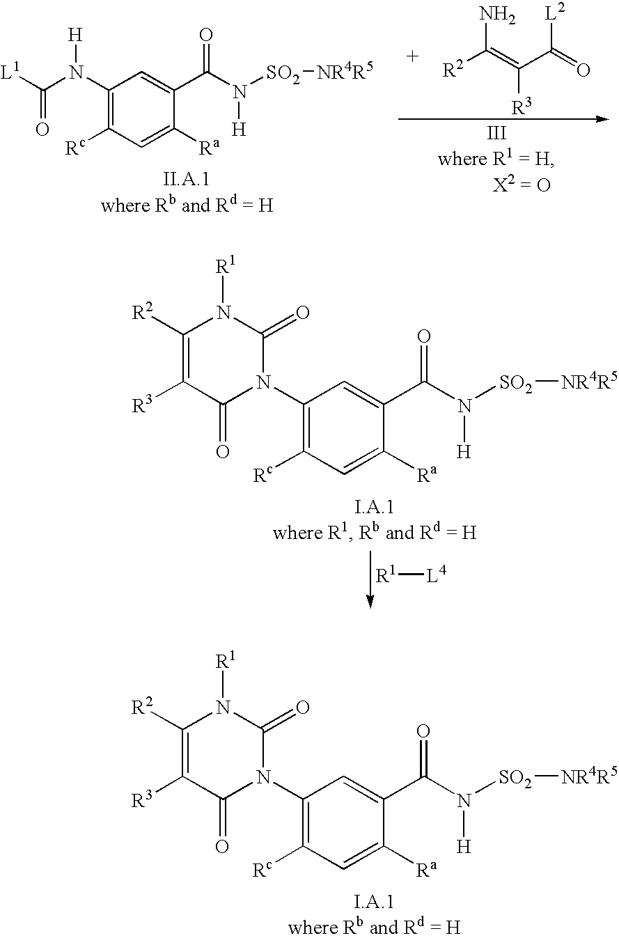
C1(N2C(=O)N([R1])C([R2])=C([R3])C2=O)=C([Rc])C=C([Ra])C(C(N([H])[SO2][NR4R5])=O)=C1.[R2]C(=C(C(=O)[L2])[R3])N.C1(N(C(=O)[L1])[H])=C([Rc])C=C([Ra])C(C(N([H])[SO2][NR4R5])=O)=C1.C1(N2C(=O)N([R1])C([R2])=C([R3])C2=O)=C([Rc])C=C([Ra])C(C(N([H])[SO2][NR4R5])=O)=C1.[R1][L4]
